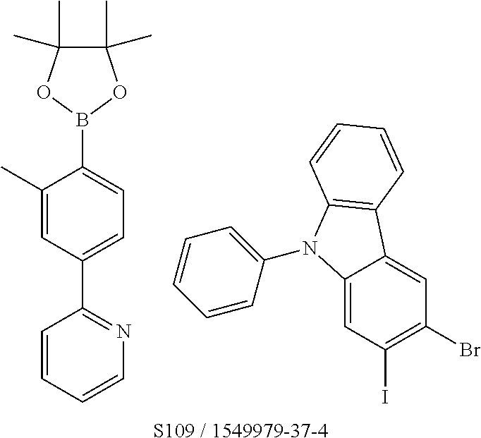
C1=CC(C2=CC=C(B3OC(C)(C)C(C)(C)O3)C(C)=C2)=NC=C1.C12=CC(I)=C(Br)C=C1C1=C(N2C2=CC=CC=C2)C=CC=C1.[S109 / 1549979-37-4]
